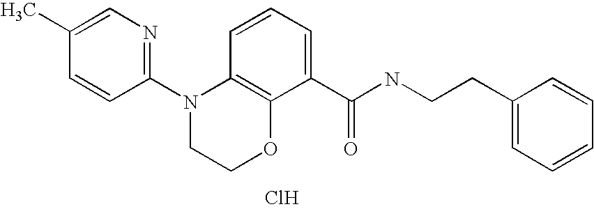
C1(N2CCOC3=C2C=CC=C3C(NCCC2=CC=CC=C2)=O)=NC=C(C)C=C1.Cl
